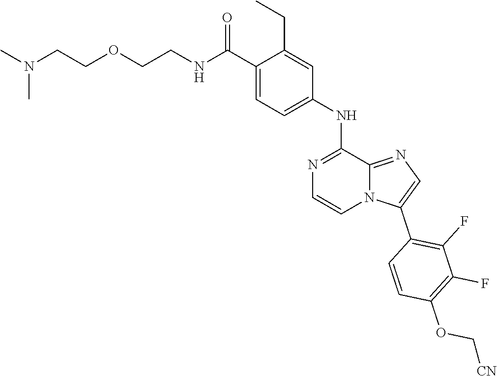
C1=C(C(=O)NCCOCCN(C)C)C(CC)=CC(NC2=NC=CN3C2=NC=C3C2=C(F)C(F)=C(OC[CN])C=C2)=C1
